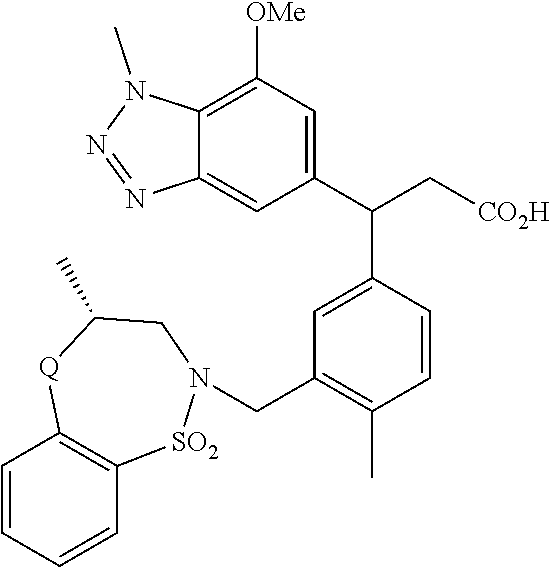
C1=CC=CC2=C1[Q]C(C)CN(CC1=C(C)C=CC(C(C[CO2H])C3=CC([OMe])=C4C(=C3)N=NN4C)=C1)[SO2]2
